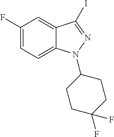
C1(F)=CC=C2C(=C1)C(I)=NN2C1CCC(F)(F)CC1
